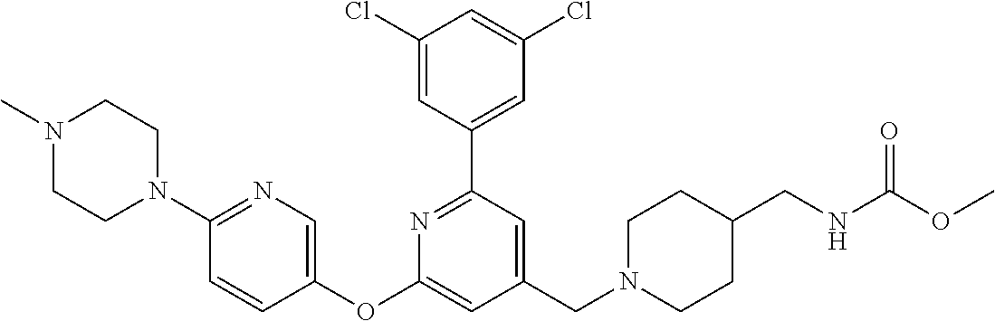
C1(Cl)=CC(C2=NC(OC3=CN=C(N4CCN(C)CC4)C=C3)=CC(CN3CCC(CNC(OC)=O)CC3)=C2)=CC(Cl)=C1
